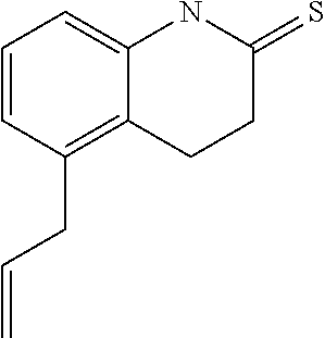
C1=CC(CC=C)=C2C(=C1)NC(=S)CC2
